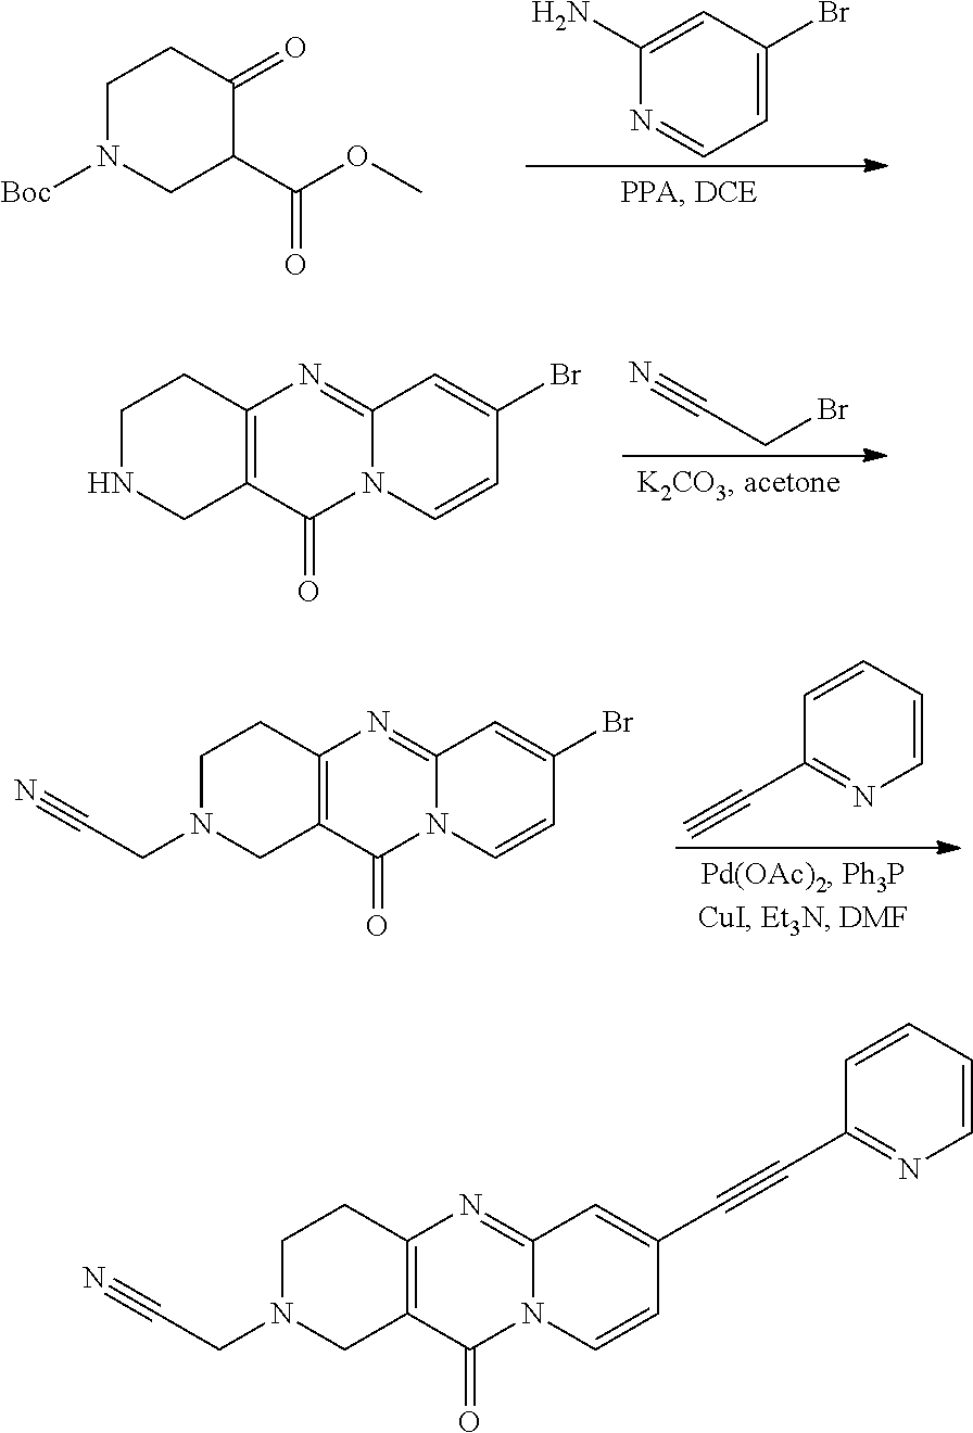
C1(N)=CC(Br)=CC=N1.C1(C(OC)=O)C(=O)CCN([Boc])C1.C1NCC2=C(C1)N=C1N(C2=O)C=CC(Br)=C1.C(CBr)#N.C1=CC=CN=C1C#C.C1CC2=C(CN1CC#N)C(=O)N1C(=N2)C=C(Br)C=C1.C1N(CC#N)CC2=C(C1)N=C1N(C2=O)C=CC(C#CC2=NC=CC=C2)=C1
